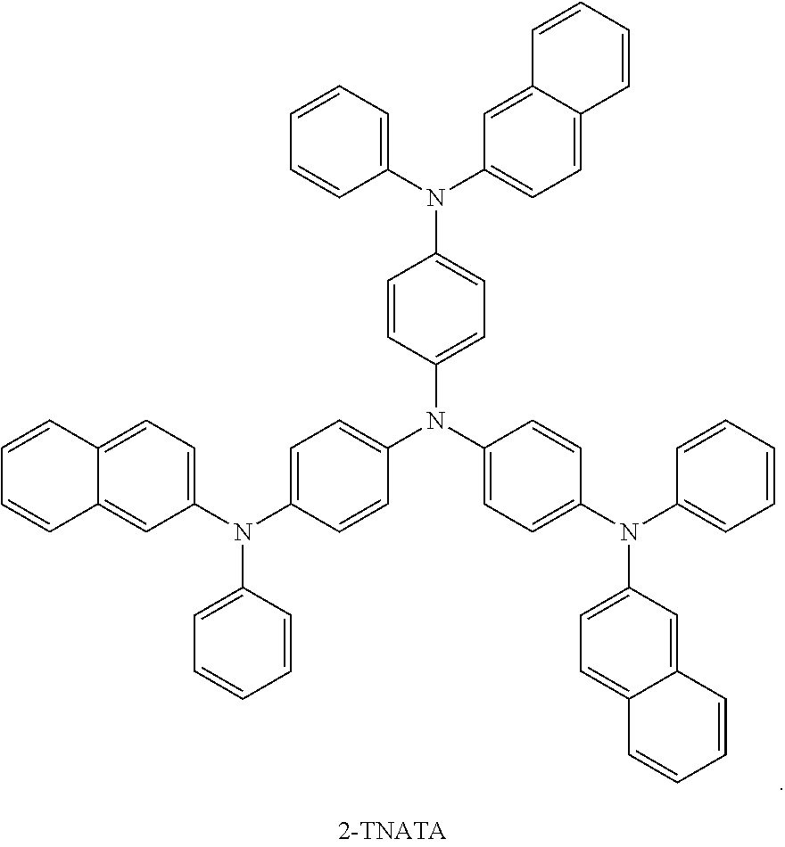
C1=CC(N(C2=CC=C(N(C3=CC=CC=C3)C3=CC=C4C(=C3)C=CC=C4)C=C2)C2=CC=C(N(C3=CC=C4C(=C3)C=CC=C4)C3=CC=CC=C3)C=C2)=CC=C1N(C1=CC=CC=C1)C1=CC=C2C(=C1)C=CC=C2
